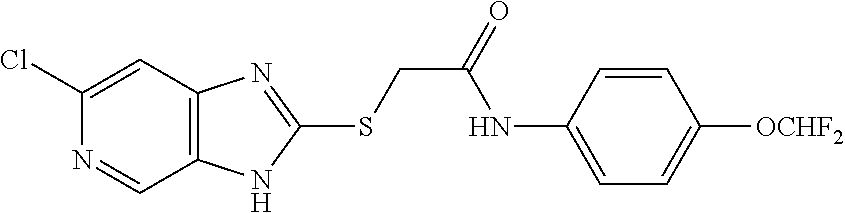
C1(Cl)=CC2=C(C=N1)NC(SCC(NC1=CC=C([OCHF2])C=C1)=O)=N2
